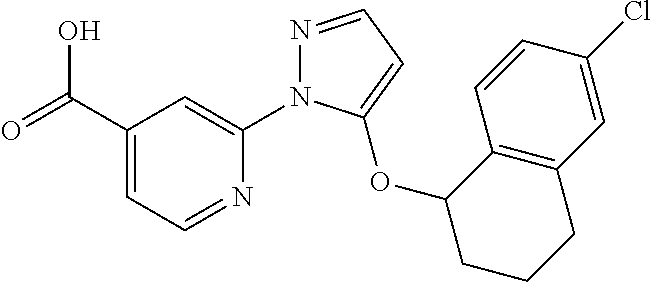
C(C1=CC=NC(N2N=CC=C2OC2CCCC3=C2C=CC(Cl)=C3)=C1)(=O)O
